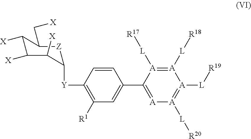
C1([Y]C2=C([R1])C=C(C3=[A][A]([L][R20])=[A]([L][R19])[A]([L][R18])=[A]3[L][R17])C=C2)[Z]C(C[X])C([X])C([X])C1[X]
